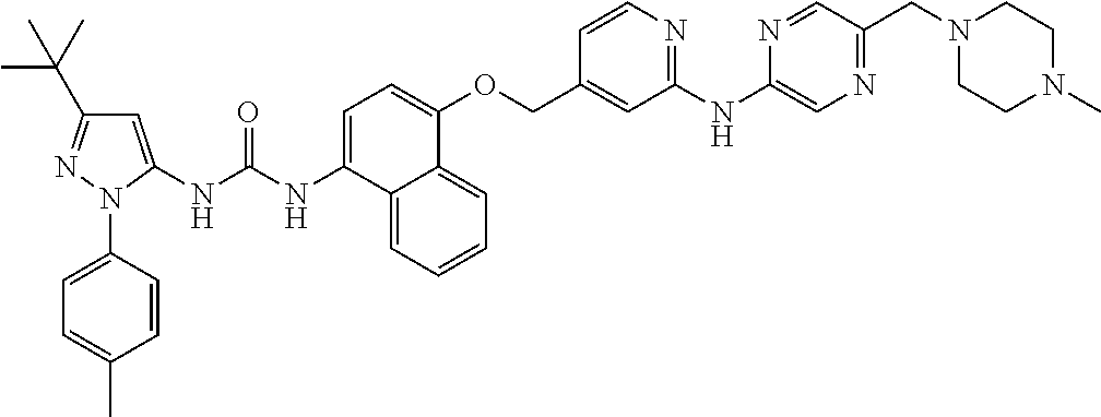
C1=C(NC(NC2=CC(C(C)(C)C)=NN2C2=CC=C(C)C=C2)=O)C2=CC=CC=C2C(OCC2=CC(NC3=CN=C(CN4CCN(C)CC4)C=N3)=NC=C2)=C1
